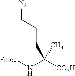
C(C(N[Fmoc])([CO2H])C)CC[N3]
